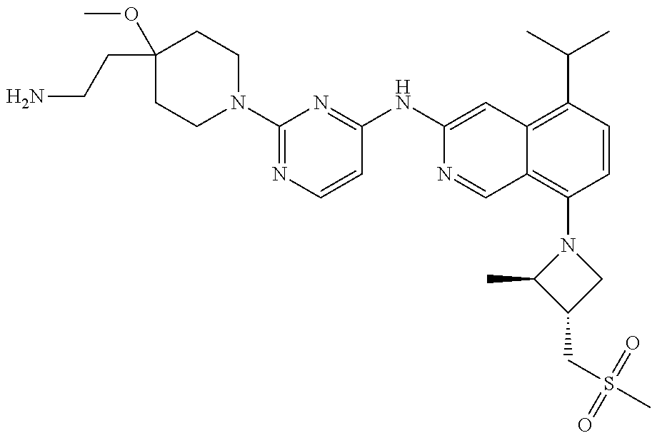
C1(CCN)(OC)CCN(C2=NC=CC(NC3=CC4=C(C(C)C)C=CC(N5C(C)C(CS(C)(=O)=O)C5)=C4C=N3)=N2)CC1
